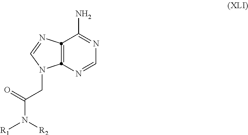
N1=CN=C(N)C2=C1N(CC(=O)N([R2])[R1])C=N2
